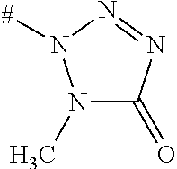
N1(C)C(=O)N=NN1[#]
